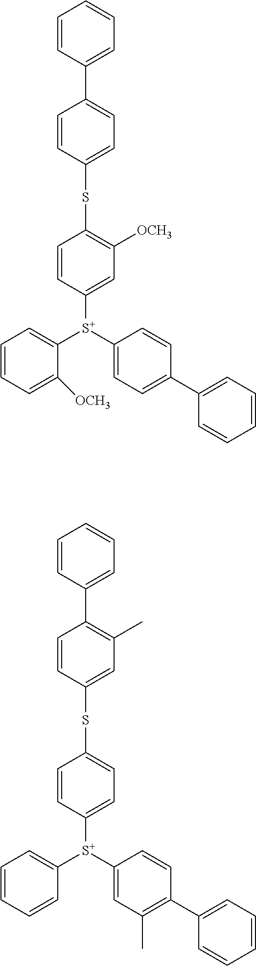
C1=CC(C2=CC=C(SC3=C([OCH3])C=C([S+](C4=CC=C(C5=CC=CC=C5)C=C4)C4=CC=CC=C4[OCH3])C=C3)C=C2)=CC=C1.C1=CC(C2=C(C)C=C(SC3=CC=C([S+](C4=CC(C)=C(C5=CC=CC=C5)C=C4)C4=CC=CC=C4)C=C3)C=C2)=CC=C1
